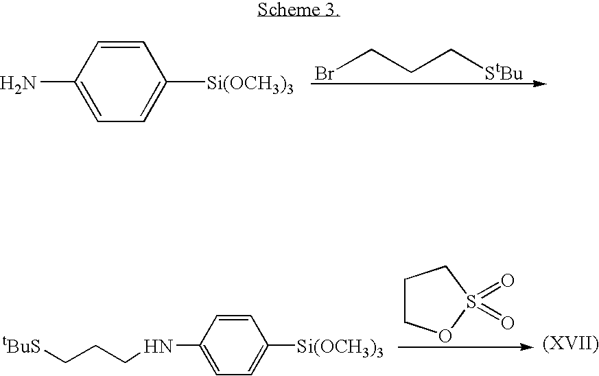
C1(N)=CC=C([Si(OCH3)3])C=C1.BrCCC[StBu].C1(NCCC[tBuS])=CC=C([Si(OCH3)3])C=C1.C1COS(=O)(=O)C1
